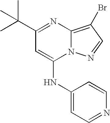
CC(C)(C1=NC2=C(Br)C=NN2C(NC2=CC=NC=C2)=C1)C
